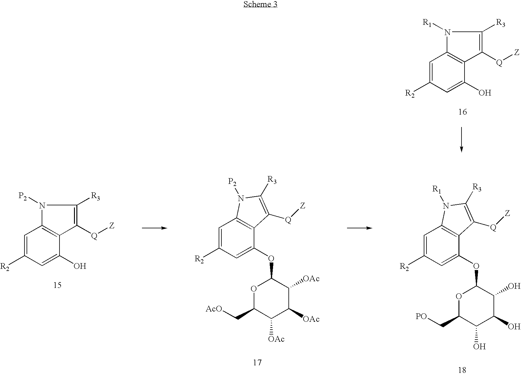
C1(OC2OC(C[AcO])C([OAc])C([OAc])C2[OAc])=CC([R2])=CC2=C1C([Q][Z])=C([R3])N2[P2].C1(OC2OC(C[PO])C(O)C(O)C2O)=CC([R2])=CC2=C1C([Q][Z])=C([R3])N2[R1].C1(O)=CC([R2])=CC2=C1C([Q][Z])=C([R3])N2[P2].C1(O)=CC([R2])=CC2=C1C([Q][Z])=C([R3])N2[R1]
